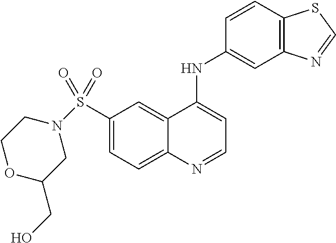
C1(S(=O)(=O)N2CC(CO)OCC2)=CC=C2C(=C1)C(NC1=CC3=C(C=C1)SC=N3)=CC=N2
